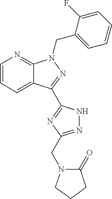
C12=CC=CN=C1N(CC1=CC=CC=C1F)N=C2C1=NC(CN2C(=O)CCC2)=NN1
